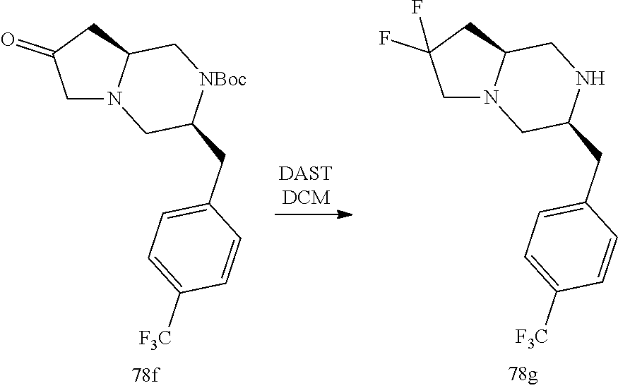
C1N2C(CC1(F)F)CNC(CC1=CC=C([F3C])C=C1)C2.C1N2C(CC1=O)C[NBoc]C(CC1=CC=C([F3C])C=C1)C2
